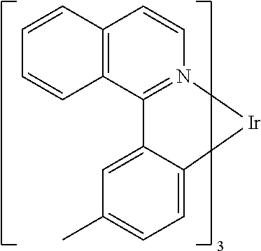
C1=CC2=C(C=C1)C1=N(C=C2)[Ir]C2=CC=C(C)C=C12
